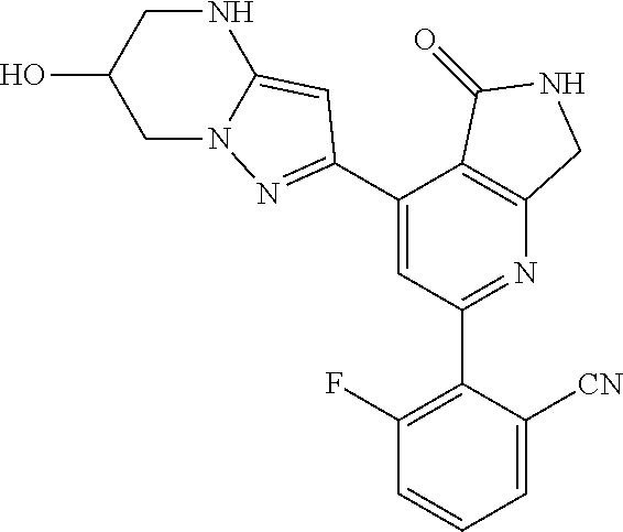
C1(C2=NN3CC(O)CNC3=C2)=CC(C2=C(F)C=CC=C2[CN])=NC2=C1C(=O)NC2
